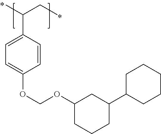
C1=CC(C(C)CC)=CC=C1OCOC1CCCC(C2CCCCC2)C1
